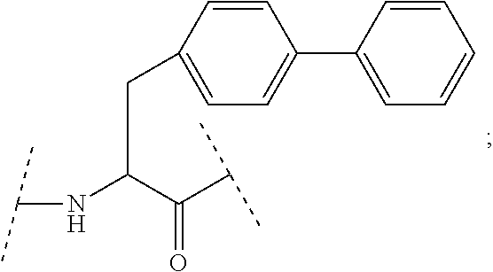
C(NC(C(C(C)C)=O)CC1=CC=C(C2=CC=CC=C2)C=C1)(C)C
